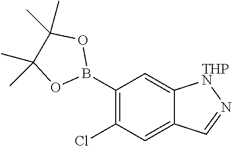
C1(B2OC(C)(C)C(C)(C)O2)=C(Cl)C=C2C(=C1)[THPN]N=C2
